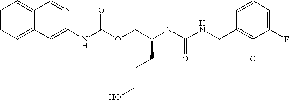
C1=CC(CNC(N(C(COC(NC2=CC3=CC=CC=C3C=N2)=O)CCCO)C)=O)=C(Cl)C(F)=C1
